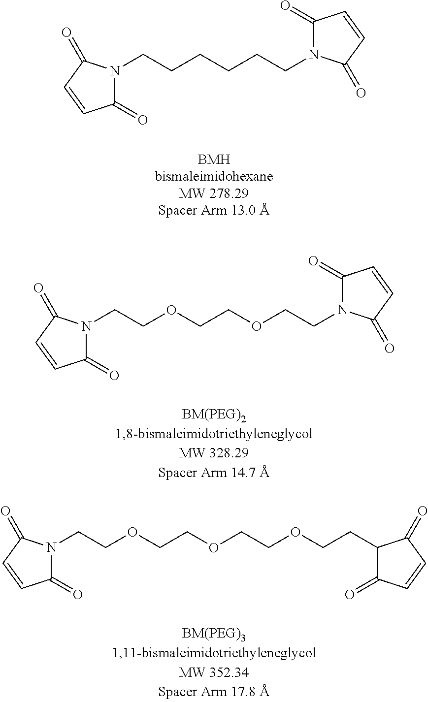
C(CCCCCN1C(=O)C=CC1=O)N1C(=O)C=CC1=O.C(COCCOCCN1C(=O)C=CC1=O)N1C(=O)C=CC1=O.C(COCCOCCOCCC1C(=O)C=CC1=O)N1C(=O)C=CC1=O
